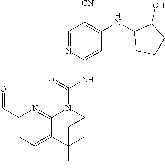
C1(C=O)=CC=C2C(=N1)N(C(NC1=CC(NC3CCCC3O)=C([CN])C=N1)=O)C1CC2(F)C1
